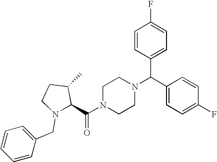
C(N1CCN(C(C2=CC=C(F)C=C2)C2=CC=C(F)C=C2)CC1)(=O)C1C(C)CCN1CC1=CC=CC=C1
